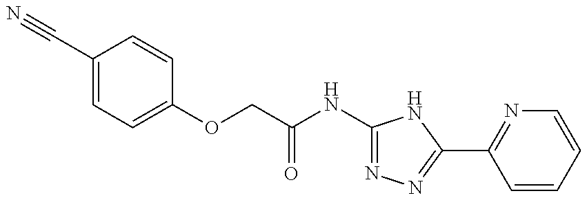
C1(C#N)=CC=C(OCC(NC2=NN=C(C3=NC=CC=C3)N2)=O)C=C1
